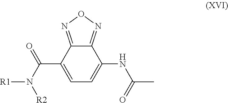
C1(C(=O)N([R1])[R2])=CC=C(NC(=O)C)C2=NON=C12
